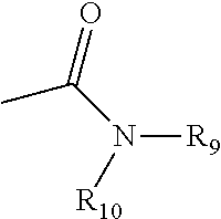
[R9]N([R10])C(=O)C
